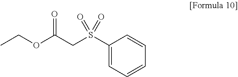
C1(S(CC(OCC)=O)(=O)=O)=CC=CC=C1
